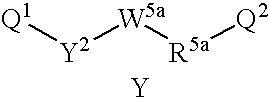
[Q1][Y2][W5a][R5a][Q2].[Y]
